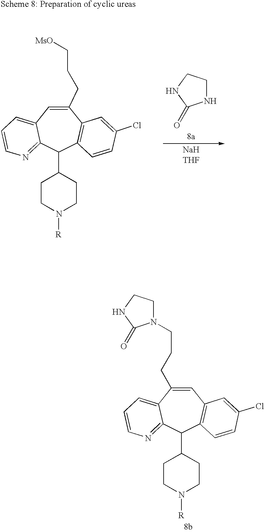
C1=C(CCCN2CCNC2=O)C2=CC=CN=C2C(C2CCN([R])CC2)C2=C1C=C(Cl)C=C2.N1CCNC1=O.C1(CCC[MsO])=CC2=CC=CN=C2C(C2CCN([R])CC2)C2=C1C=C(Cl)C=C2
